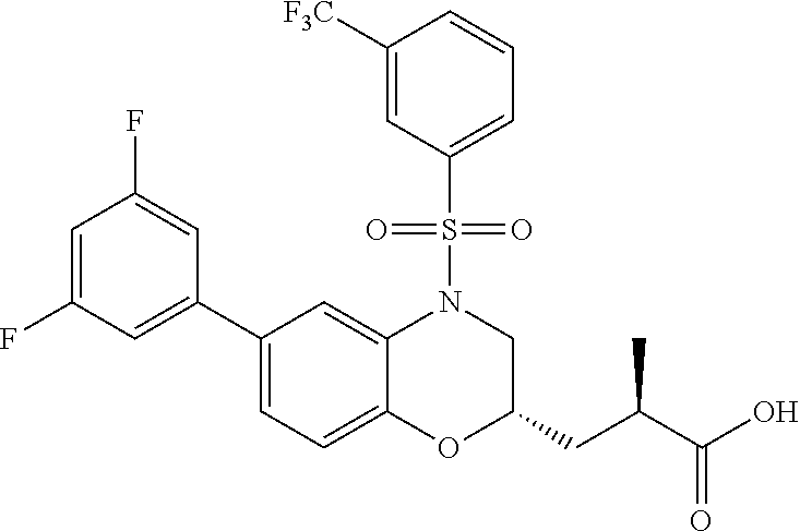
C1([F3C])=CC(S(N2C3=CC(C4=CC(F)=CC(F)=C4)=CC=C3OC(CC(C(O)=O)C)C2)(=O)=O)=CC=C1
